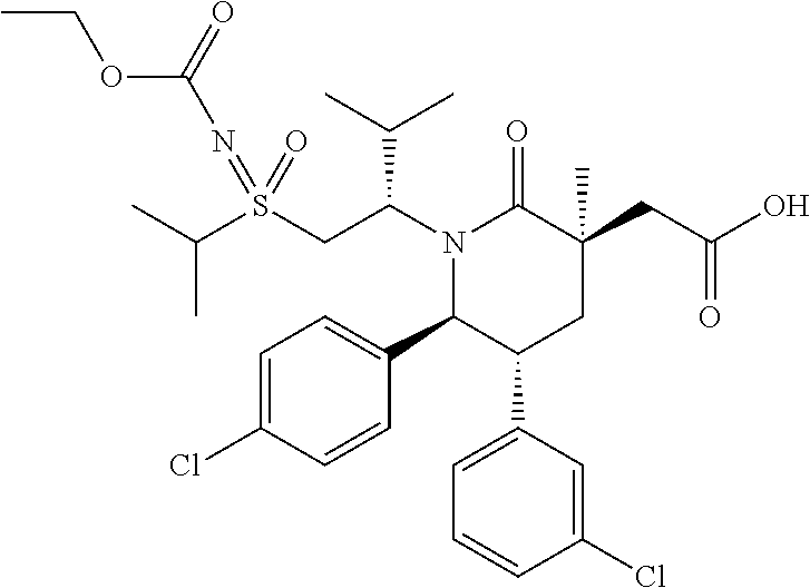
C(C)(C)S(CC(N1C(=O)C(CC(O)=O)(C)CC(C2=CC=CC(Cl)=C2)C1C1=CC=C(Cl)C=C1)C(C)C)(=NC(OCC)=O)=O
